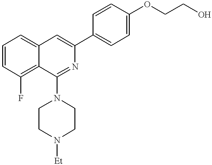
C12=CC=CC(F)=C1C(N1CCN([Et])CC1)=NC(C1=CC=C(OCCO)C=C1)=C2
